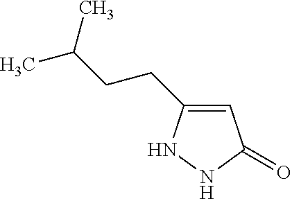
C1=C(CCC(C)C)NNC1=O
